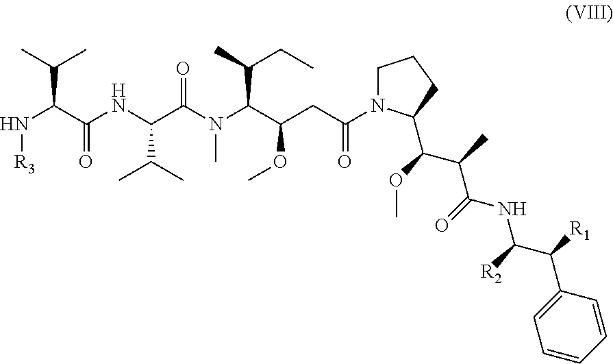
N(C(C(NC(C(N(C(C(CC(=O)N1CCCC1C(C(C)C(=O)NC(C([R1])C1=CC=CC=C1)[R2])OC)OC)C(C)CC)C)=O)C(C)C)=O)C(C)C)[R3]
